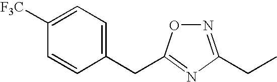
N1=C(CC)N=C(CC2=CC=C([F3C])C=C2)O1
